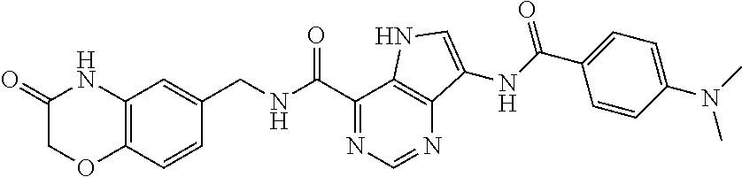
O=C1COC2=C(N1)C=C(CNC(C1=NC=NC3=C1NC=C3NC(C1=CC=C(N(C)C)C=C1)=O)=O)C=C2
